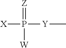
[Z]=P([Y]C)([X])[W]
